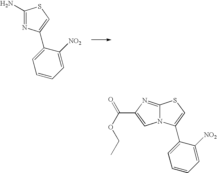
C1(N)=NC(C2=CC=CC=C2[NO2])=CS1.C12=NC(C(=O)OCC)=CN1C(C1=CC=CC=C1[NO2])=CS2
